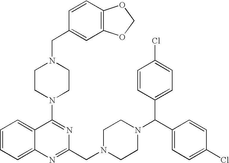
C1(N2CCN(CC3=CC4=C(C=C3)OCO4)CC2)=NC(CN2CCN(C(C3=CC=C(Cl)C=C3)C3=CC=C(Cl)C=C3)CC2)=NC2=CC=CC=C12
